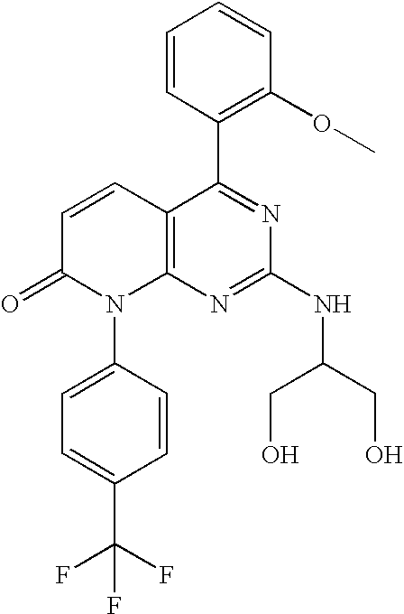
C1=CC(C2=NC(NC(CO)CO)=NC3=C2C=CC(=O)N3C2=CC=C(C(F)(F)F)C=C2)=C(OC)C=C1
